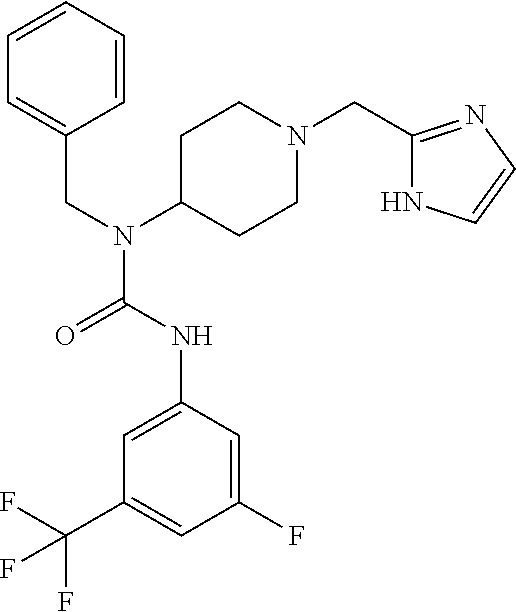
C1=CC=CC(CN(C2CCN(CC3=NC=CN3)CC2)C(NC2=CC(C(F)(F)F)=CC(F)=C2)=O)=C1
